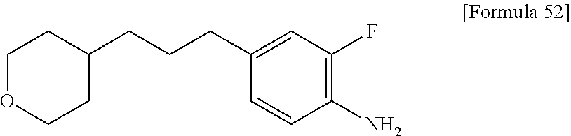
C1(N)=C(F)C=C(CCCC2CCOCC2)C=C1
